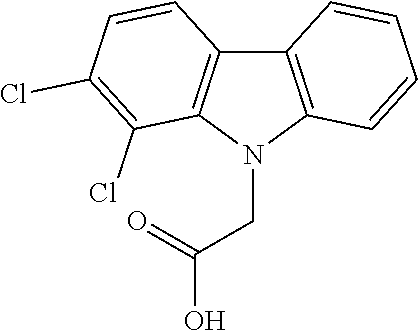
C12=C(N(CC(O)=O)C3=C1C=CC(Cl)=C3Cl)C=CC=C2
